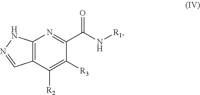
C12=C(C([R2])=C([R3])C(C(N[R1])=O)=N1)C=NN2
